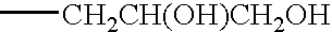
C[CH2CH(OH)CH2OH]
